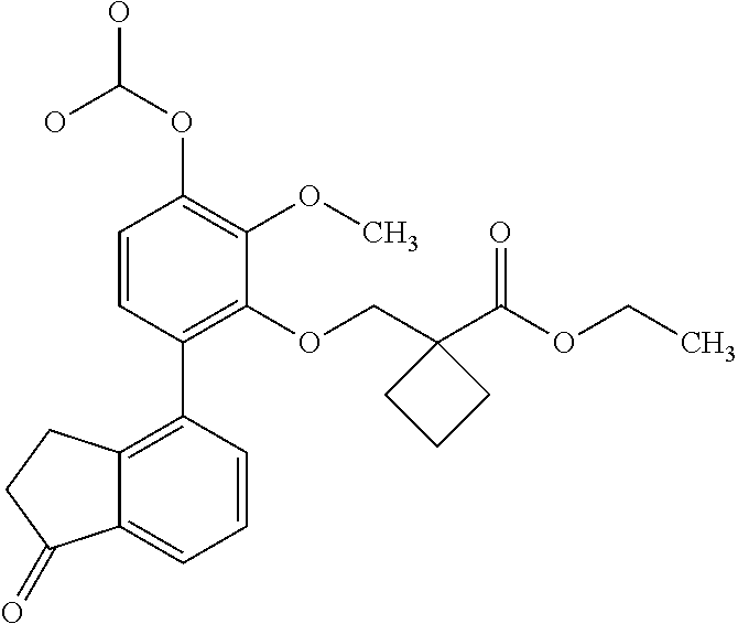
C1=CC(C2=C3C(=CC=C2)C(=O)CC3)=C(OCC2(C(OCC)=O)CCC2)C(OC)=C1OC(O)O
